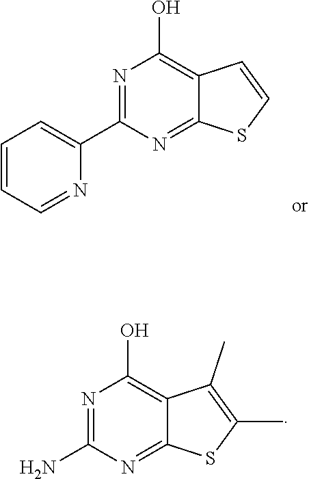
N1=C(N)N=C2C(=C1O)C(C)=C(C)S2.C1=CC=NC(C2=NC(O)=C3C(=N2)SC=C3)=C1
